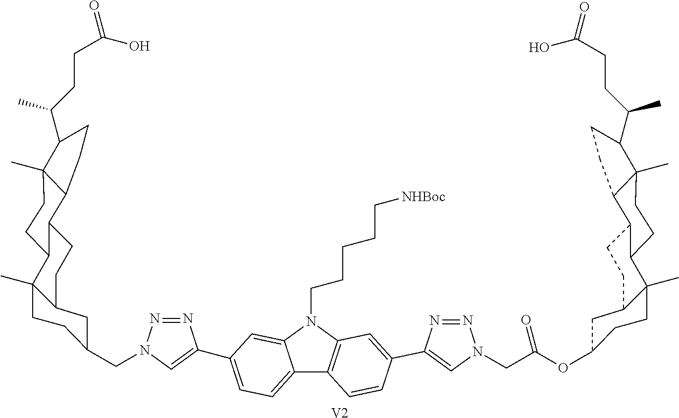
C12=CC=C(C3=CN(CC4CCC5(C)C(C4)CCC4C5CCC5(C)C4CCC5C(C)CCC(O)=O)N=N3)C=C1N(CCCCC[NHBoc])C1=C2C=CC(C2=CN(CC(OC3CCC4(C)C(C3)CCC3C4CCC4(C)C3CCC4C(C)CCC(O)=O)=O)N=N2)=C1.[V2]
